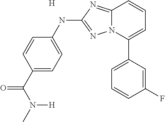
C1=C(C2=CC=CC3=NC(NC4=CC=C(C(N(C)[H])=O)C=C4)=NN23)C=C(F)C=C1.[H]
